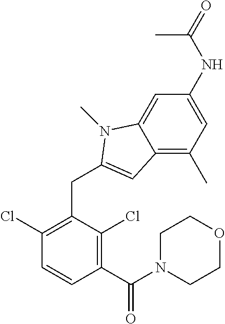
C1(C(N2CCOCC2)=O)=C(Cl)C(CC2=CC3=C(C)C=C(NC(=O)C)C=C3N2C)=C(Cl)C=C1
